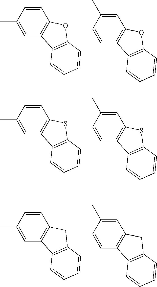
C1(C)=CC2=C(C=C1)OC1=C2C=CC=C1.C1=CC2=C(C=C1C)OC1=C2C=CC=C1.C1(C)=CC2=C(C=C1)SC1=C2C=CC=C1.C1=CC2=C(C=C1C)SC1=C2C=CC=C1.C1(C)=CC2=C(C=C1)CC1=C2C=CC=C1.C1=CC2=C(C=C1C)CC1=C2C=CC=C1
